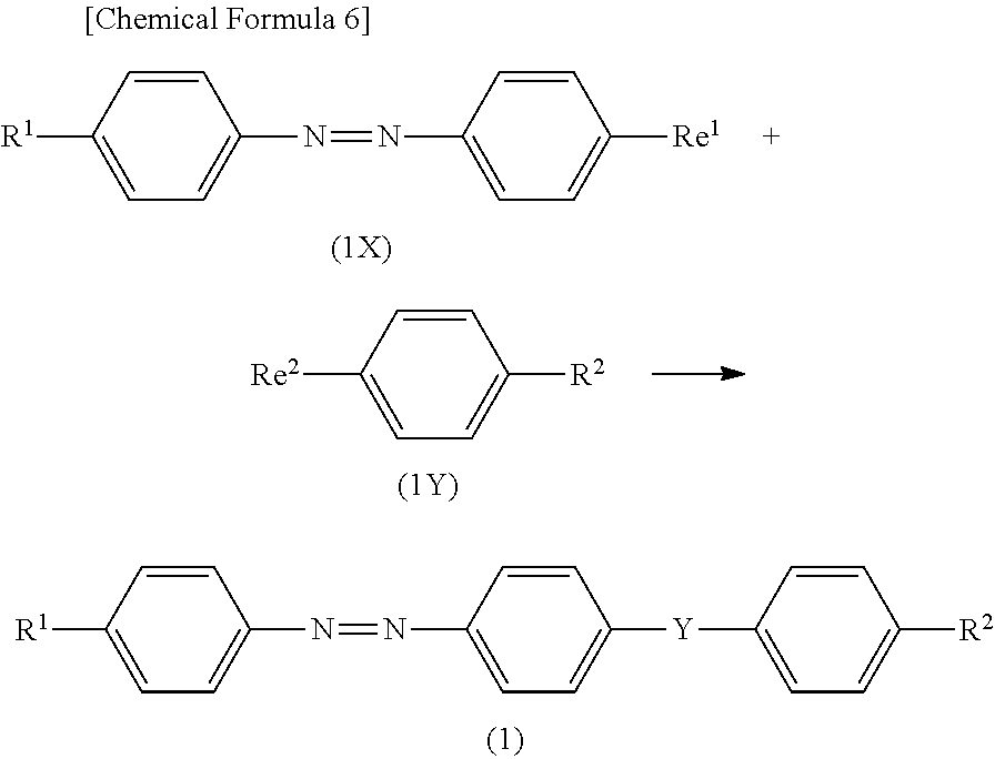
C1=CC([R1])=CC=C1N=NC1=CC=C([Re1])C=C1.[Re2]C1=CC=C([R2])C=C1.C1=CC([R1])=CC=C1N=NC1=CC=C([Y]C2=CC=C([R2])C=C2)C=C1
